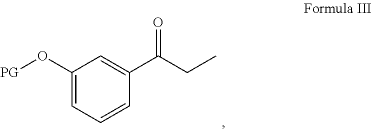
C1(O[PG])=CC=CC(C(CC)=O)=C1
